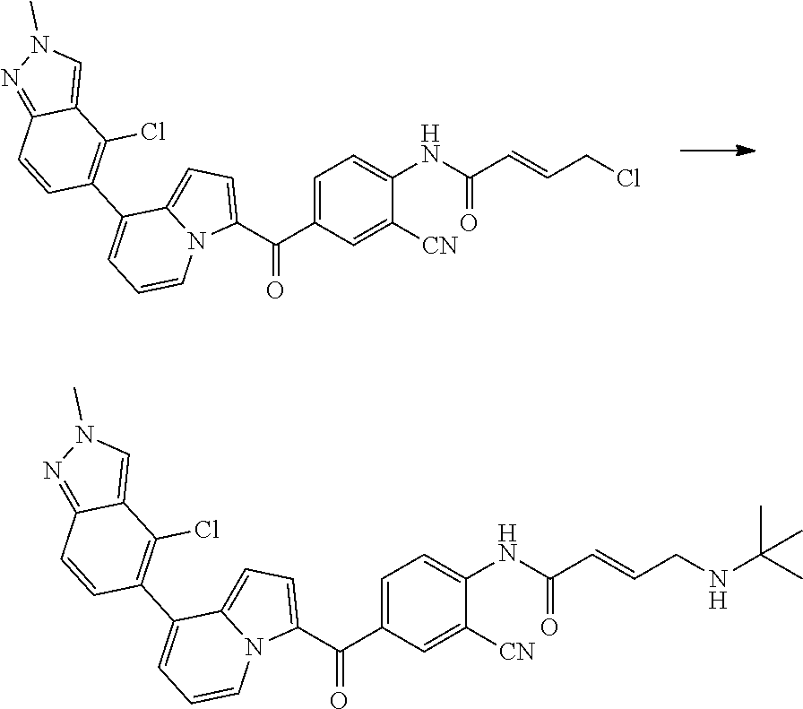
N1=C2C(=CN1C)C(Cl)=C(C1=CC=CN3C1=CC=C3C(C1=CC=C(NC(C=CCCl)=O)C([CN])=C1)=O)C=C2.CN1N=C2C=CC(C3=CC=CN4C3=CC=C4C(C3=CC=C(NC(C=CCNC(C)(C)C)=O)C([CN])=C3)=O)=C(Cl)C2=C1
